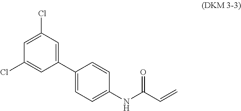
C1=C(C2=CC(Cl)=CC(Cl)=C2)C=CC(NC(=O)C=C)=C1
